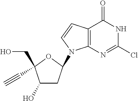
C12=C(N=C(Cl)NC1=O)N(C1CC(O)C(CO)(C#C)O1)C=C2
